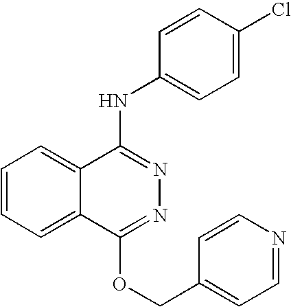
C1=CC=C2C(=C1)C(NC1=CC=C(Cl)C=C1)=NN=C2OCC1=CC=NC=C1
